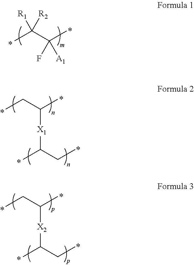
CC([R2])([R1])C(C)([A1])F.CCC(C)[X1]C(C)CC.CCC(C)[X2]C(C)CC
